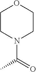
N1(C(=O)C)CCOCC1
